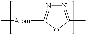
C[Arom]C1=NN=C(C)O1
